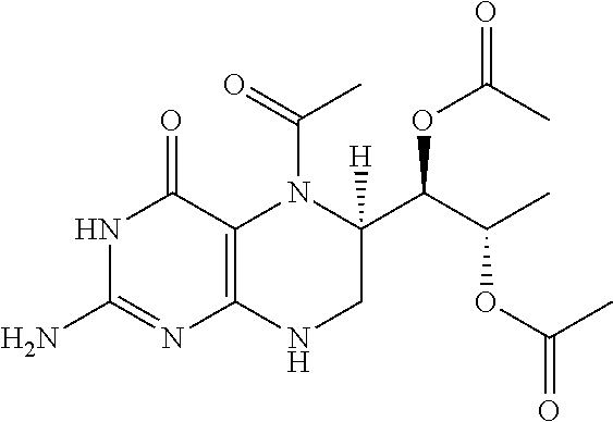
N1C(N)=NC2=C(C1=O)N(C(=O)C)C(C(C(C)OC(C)=O)OC(C)=O)([H])CN2
